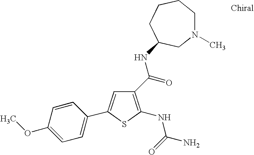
C1(OC)=CC=C(C2=CC(C(NC3CCCCN(C)C3)=O)=C(NC(=O)N)S2)C=C1
